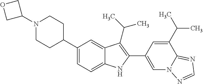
C1(N2CCC(C3=CC=C4C(=C3)C(C(C)C)=C(C3=CN5C(=NC=N5)C(C(C)C)=C3)N4)CC2)COC1
